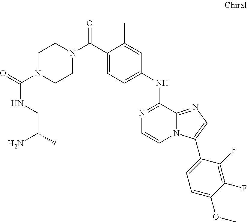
C(C1=CC=C(NC2=NC=CN3C2=NC=C3C2=CC=C(OC)C(F)=C2F)C=C1C)(=O)N1CCN(C(=O)NCC(N)C)CC1
